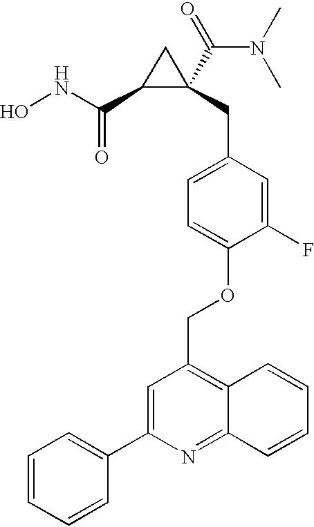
ONC(C1C(C(=O)N(C)C)(CC2=CC=C(OCC3=C4C(=NC(C5=CC=CC=C5)=C3)C=CC=C4)C(F)=C2)C1)=O
